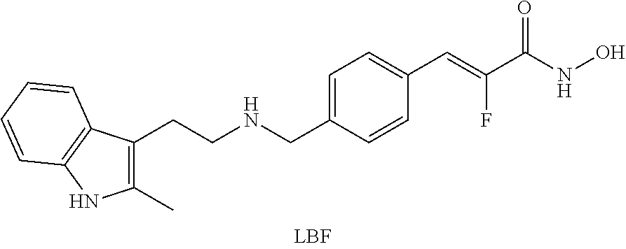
C1(C)=C(CCNCC2=CC=C(C=C(F)C(=O)NO)C=C2)C2=C(N1)C=CC=C2
